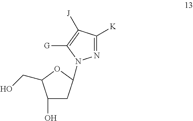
C1(O)CC(N2N=C([K])C([J])=C2[G])OC1CO
